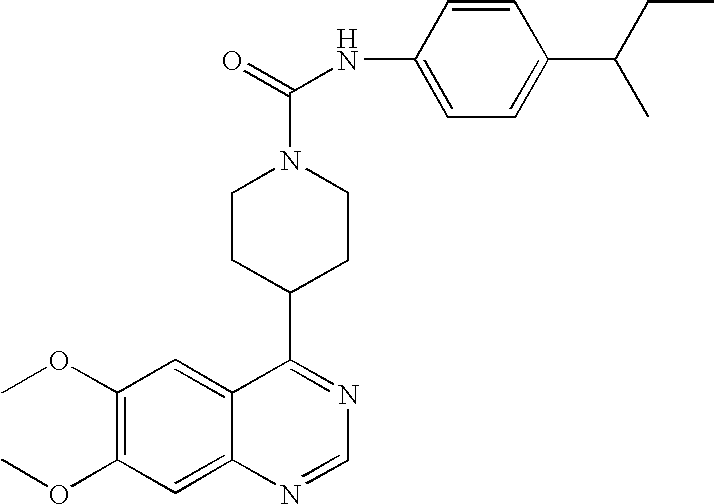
C1(OC)=C(OC)C=C2C(=C1)C(C1CCN(C(=O)NC3=CC=C(C(C)CC)C=C3)CC1)=NC=N2
